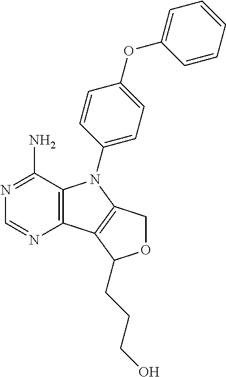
C12=C(C(N)=NC=N1)N(C1=CC=C(OC3=CC=CC=C3)C=C1)C1=C2C(CCCO)OC1
